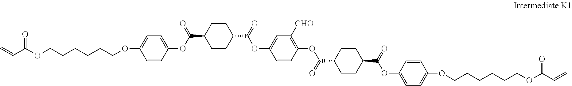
C1CC(C(=O)OC2=CC([CHO])=C(OC(C3CCC(C(=O)OC4=CC=C(OCCCCCCOC(C=C)=O)C=C4)CC3)=O)C=C2)CCC1C(OC1=CC=C(OCCCCCCOC(C=C)=O)C=C1)=O
